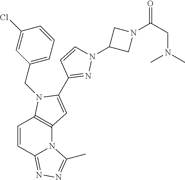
C12=C(N(CC3=CC=CC(Cl)=C3)C(C3=NN(C4CN(C(=O)CN(C)C)C4)C=C3)=C1)C=CC1=NN=C(C)N21
